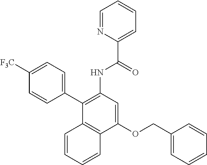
C1(OCC2=CC=CC=C2)=CC(NC(C2=CC=CC=N2)=O)=C(C2=CC=C([F3C])C=C2)C2=C1C=CC=C2
